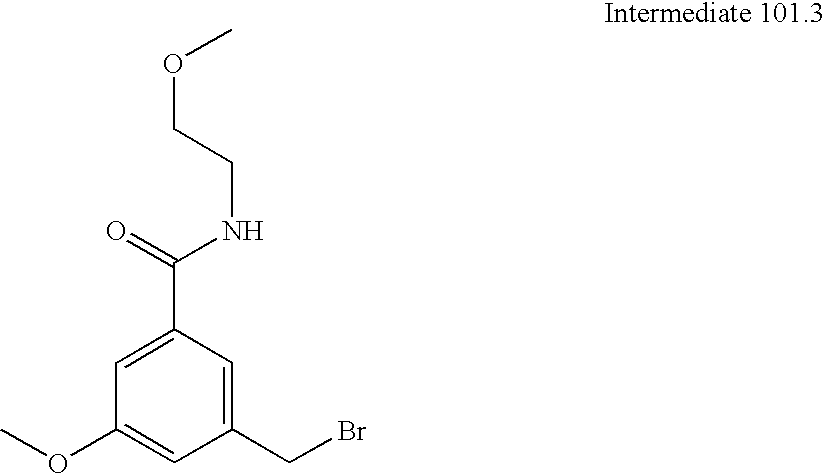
C1=C(C(NCCOC)=O)C=C(CBr)C=C1OC
